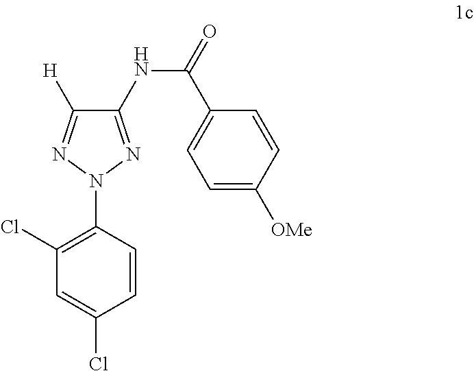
C1(NC(C2=CC=C([OMe])C=C2)=O)=NN(C2=C(Cl)C=C(Cl)C=C2)N=C1[H]
